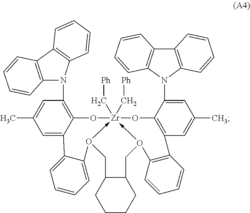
C12=C(C3=C(C=CC=C3)N1C1=C3C(=CC(C)=C1)C1=CC=CC=C1O1->[Zr]4(C[Ph])(C[Ph])(-O(CC5CCCCC5C1)C1=C(C=CC=C1)C1=C(C(N5C6=C(C7=C5C=CC=C7)C=CC=C6)=CC(C)=C1)O4)O3)C=CC=C2
